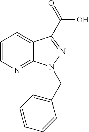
C1=CN=C2C(=C1)C(C(O)=O)=NN2CC1=CC=CC=C1
